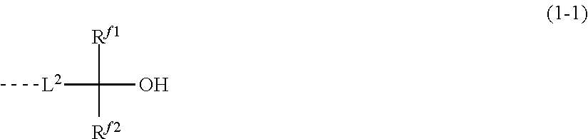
[L2](C(O)([Rf1])[Rf2])C
